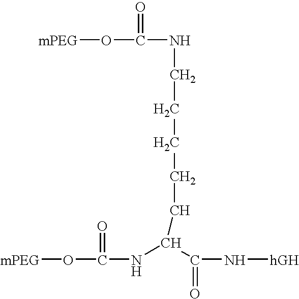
[mPEG]OC(=O)NC(C(=O)N[hGH])CCCCCNC(O[mPEG])=O
